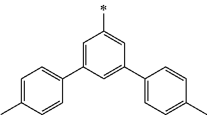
C1=C(C2=CC=C(C)C=C2)C=C(C2=CC=C(C)C=C2)C=C1C
